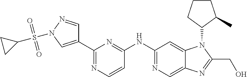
C1(C2=CN(S(C3CC3)(=O)=O)N=C2)=NC=CC(NC2=NC=C3C(=C2)N(C2CCCC2C)C(CO)=N3)=N1
